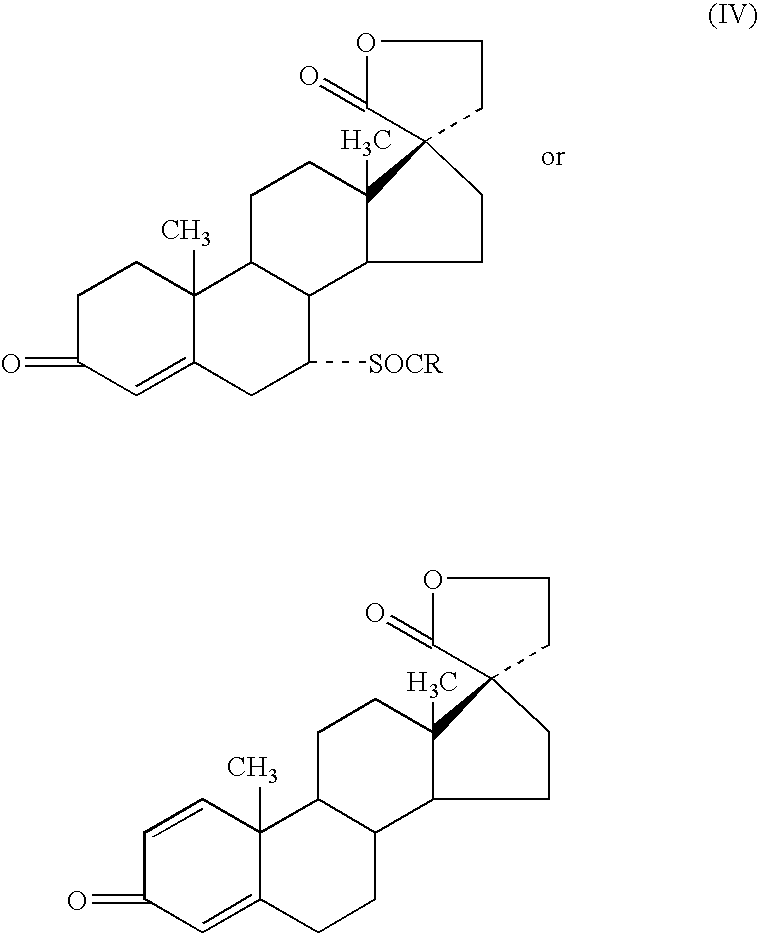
C1C(=O)C=C2C(C)(C1)C1C(C([SOCR])C2)C2C(C)(CC1)C1(CC2)CCOC1=O.C1=CC2(C)C(=CC1=O)CCC1C2CCC2(C)C1CCC21CCOC1=O
